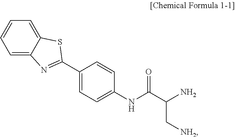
C1(C2=NC3=CC=CC=C3S2)=CC=C(NC(C(N)C[NH2])=O)C=C1
